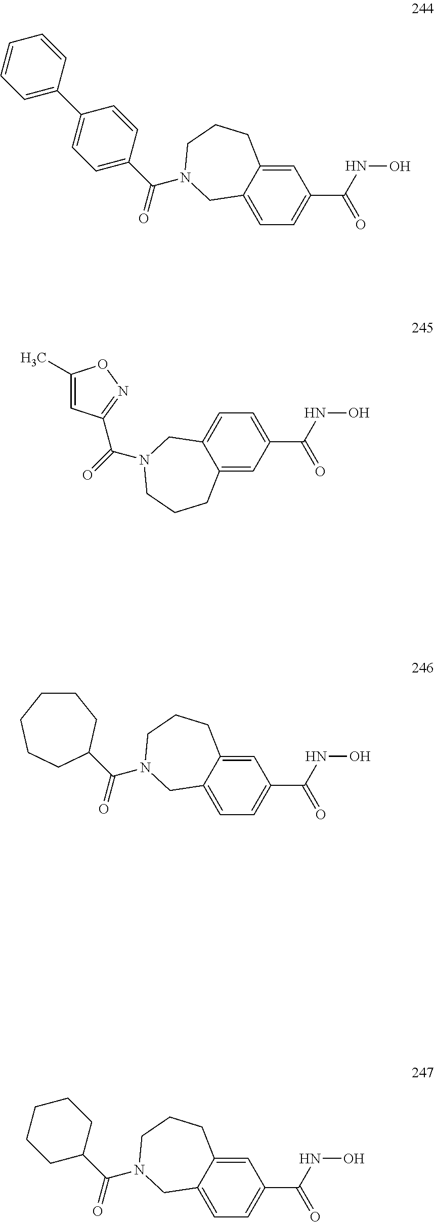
C1=C2C(=CC(C(NO)=O)=C1)CCCN(C(C1=CC=C(C3=CC=CC=C3)C=C1)=O)C2.C12=CC(C(NO)=O)=CC=C1CN(C(=O)C1=NOC(C)=C1)CCC2.C1=C2C(=CC(C(NO)=O)=C1)CCCN(C(=O)C1CCCCCC1)C2.C1=C2C(=CC(C(NO)=O)=C1)CCCN(C(=O)C1CCCCC1)C2
